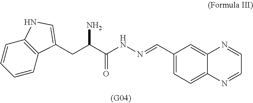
C1=CC=CC2=C1NC=C2CC(C(NN=CC1=CC=C2C(=C1)N=CC=N2)=O)N
